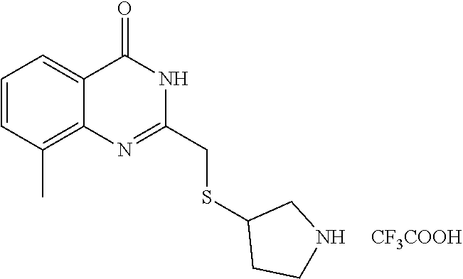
S(C1CCNC1)CC1=NC2=C(C)C=CC=C2C(=O)N1.[CF3COOH]
